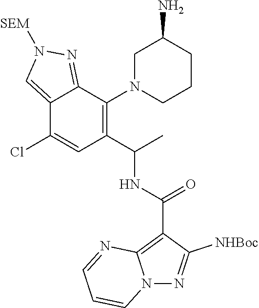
C12=CN([SEM])N=C1C(N1CCCC(N)C1)=C(C(NC(C1=C3N(N=C1[NHBoc])C=CC=N3)=O)C)C=C2Cl
